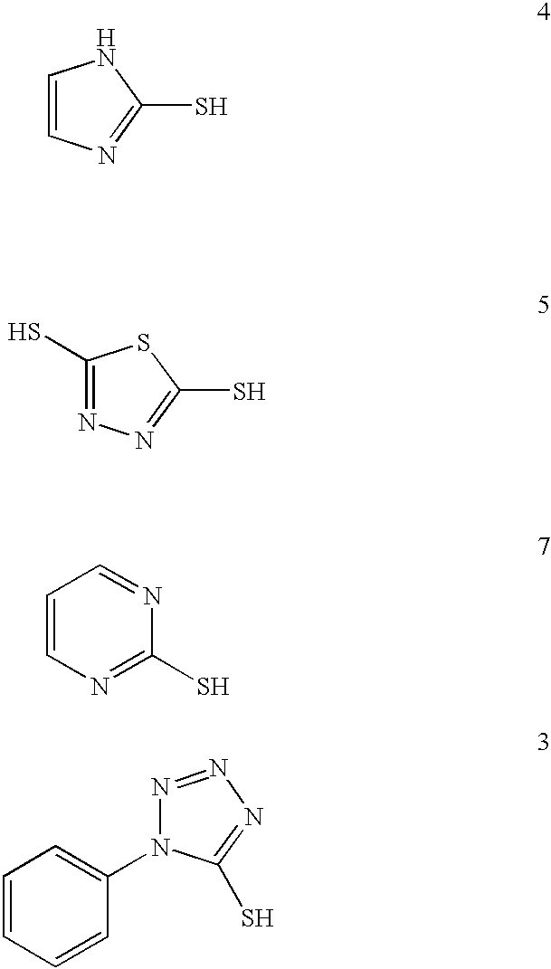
C1=CN=C(S)N1.C1(S)=NN=C(S)S1.C1=CN=C(S)N=C1.C1=CC=CC(N2N=NN=C2S)=C1
